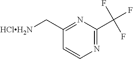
N1=C(C(F)(F)F)N=C(C[HClH2N])C=C1
